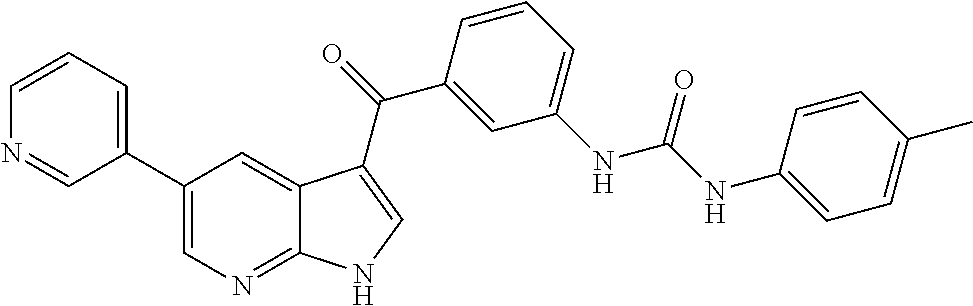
C1(C2=CN=C3C(=C2)C(C(=O)C2=CC(NC(NC4=CC=C(C)C=C4)=O)=CC=C2)=CN3)=CC=CN=C1
